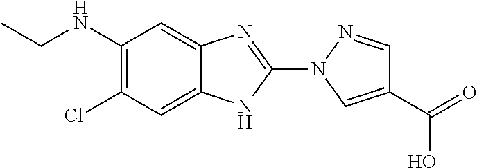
N(C1=C(Cl)C=C2C(=C1)N=C(N1C=C(C(=O)O)C=N1)N2)CC
